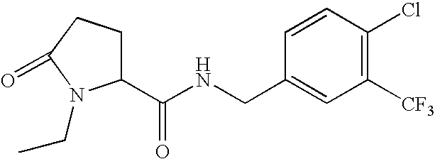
C1(C(NCC2=CC([CF3])=C(Cl)C=C2)=O)CCC(=O)N1CC
